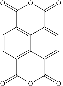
C1=CC2=C3C4=C1C(=O)OC(=O)C4=CC=C3C(=O)OC2=O
